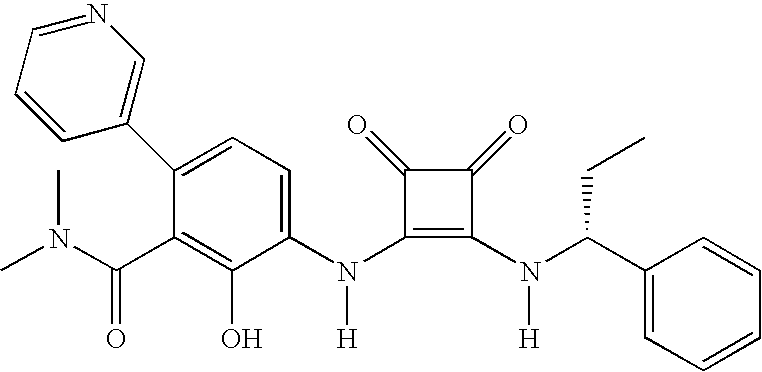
N(C1=C(N(C(C2=CC=CC=C2)CC)[H])C(=O)C1=O)([H])C1=CC=C(C2=CN=CC=C2)C(C(N(C)C)=O)=C1O
